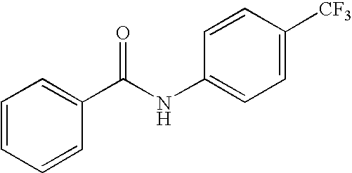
C1=CC=CC(C(NC2=CC=C([CF3])C=C2)=O)=C1
